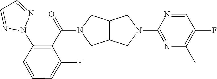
C12C(CN(C3=NC(C)=C(F)C=N3)C1)CN(C(C1=C(N3N=CC=N3)C=CC=C1F)=O)C2
